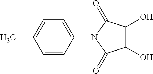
C1=CC(N2C(=O)C(O)C(O)C2=O)=CC=C1C
